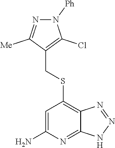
N1=C([Me])C(CSC2=C3C(=NC(N)=C2)NN=N3)=C(Cl)N1[Ph]
